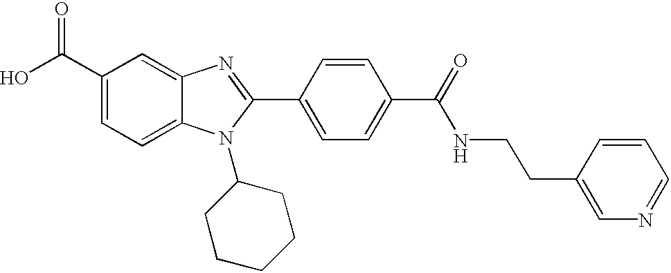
C1(C(O)=O)=CC=C2C(=C1)N=C(C1=CC=C(C(=O)NCCC3=CN=CC=C3)C=C1)N2C1CCCCC1
